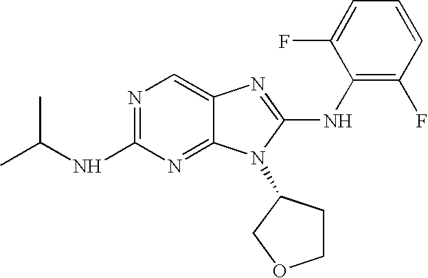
N1=C(NC(C)C)N=C2C(=C1)N=C(NC1=C(F)C=CC=C1F)N2C1CCOC1
